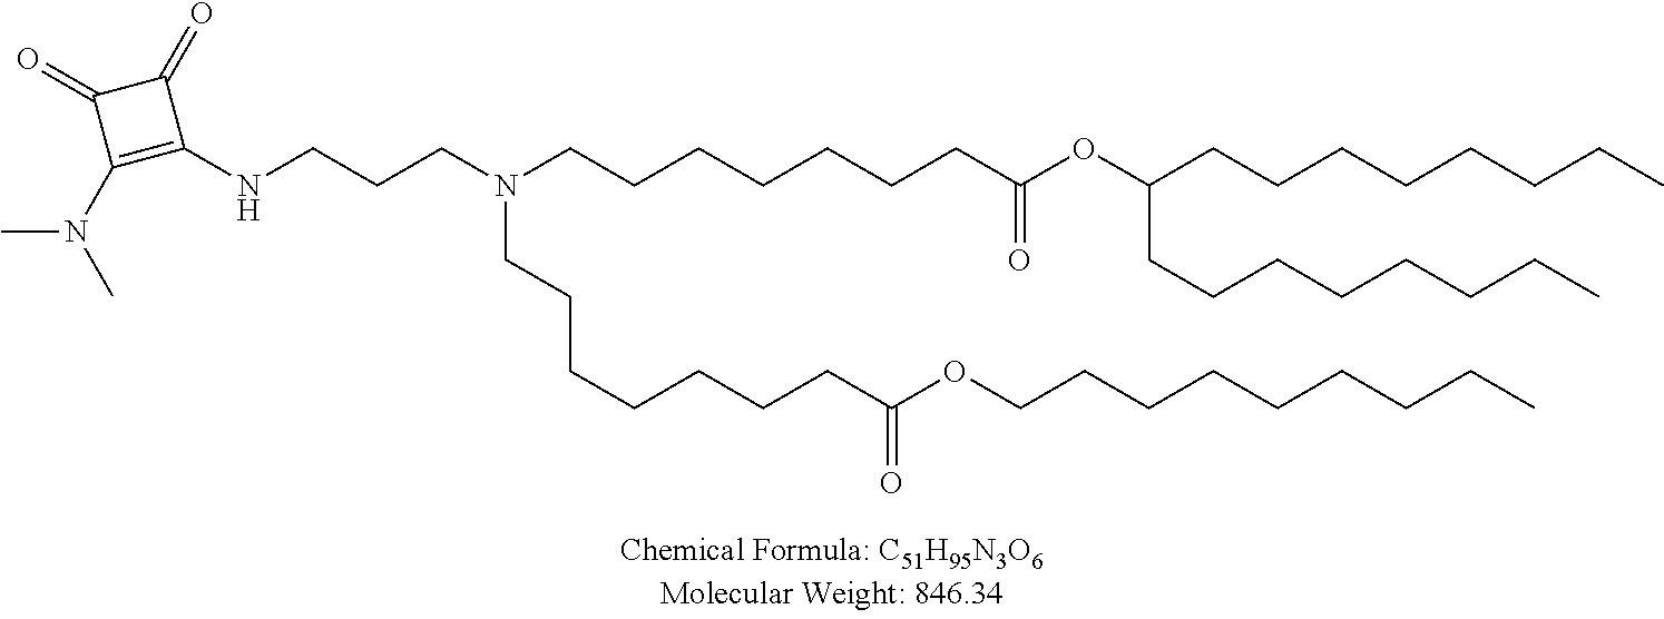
C(CN(CCCCCCCC(OC(CCCCCCCC)CCCCCCCC)=O)CCCCCCCC(OCCCCCCCCC)=O)CNC1=C(N(C)C)C(=O)C1=O
